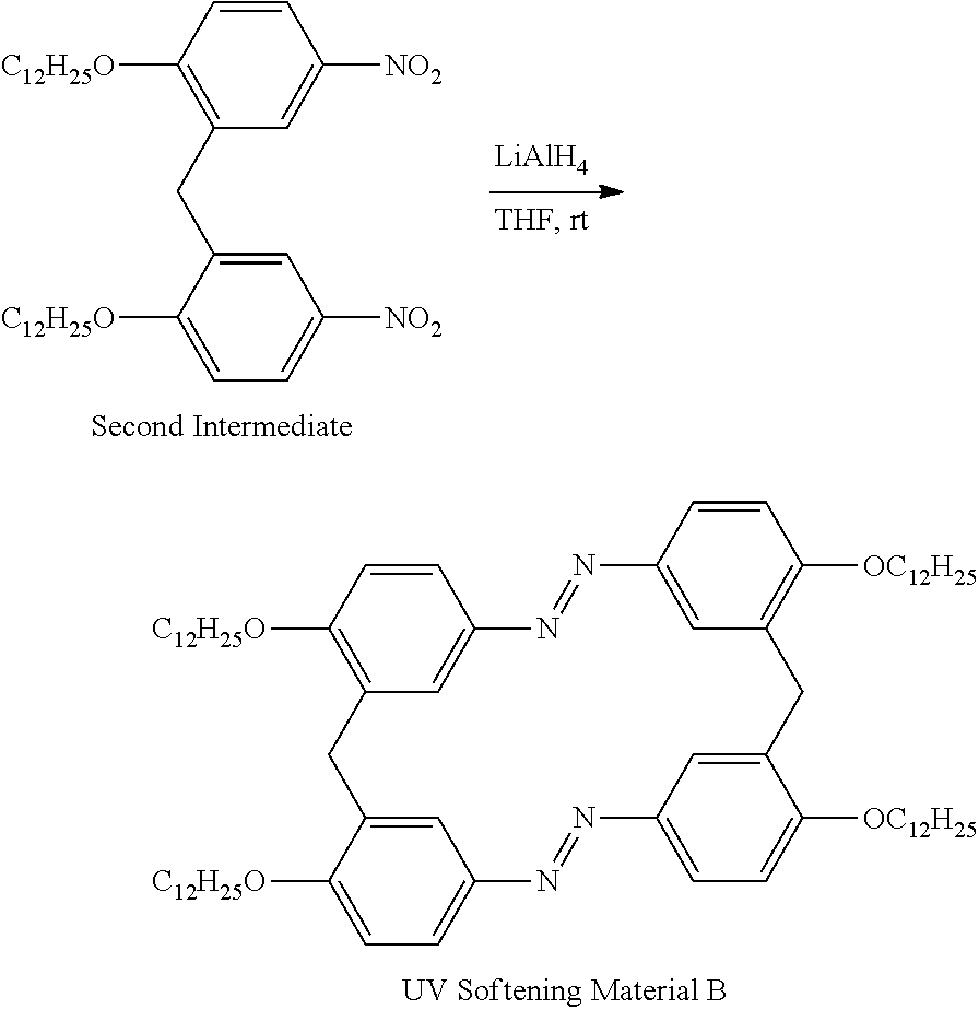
C1=CC([C12H25O])=C(CC2=CC([NO2])=CC=C2[C12H25O])C=C1[NO2].[LiAlH4].C1=CC([C12H25O])=C2C=C1N=NC1=CC(=C([OC12H25])C=C1)CC1=CC(=CC=C1[OC12H25])N=NC1=CC=C([C12H25O])C(=C1)C2
